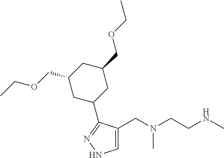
C1=C(CN(CCNC)C)C(C2CC(COCC)CC(COCC)C2)=NN1
